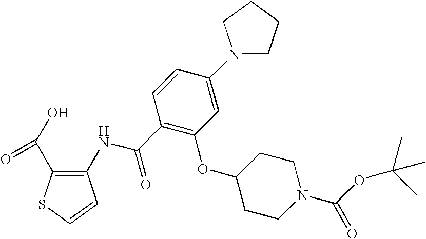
C1(NC(C2=C(OC3CCN(C(=O)OC(C)(C)C)CC3)C=C(N3CCCC3)C=C2)=O)=C(C(O)=O)SC=C1
